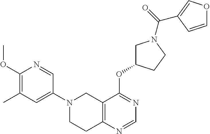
C1(N2CCC3=C(C2)C(OC2CN(C(=O)C4=COC=C4)CC2)=NC=N3)=CC(C)=C(OC)N=C1
